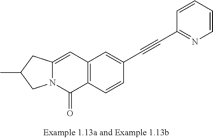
C12=CC3=C(C(=O)N1CC(C)C2)C=CC(C#CC1=NC=CC=C1)=C3
